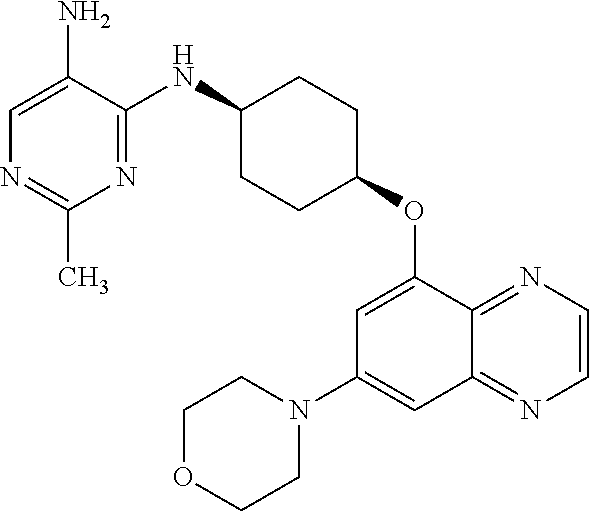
N1=C(C)N=C(NC2CCC(OC3=CC(N4CCOCC4)=CC4=NC=CN=C34)CC2)C(N)=C1
